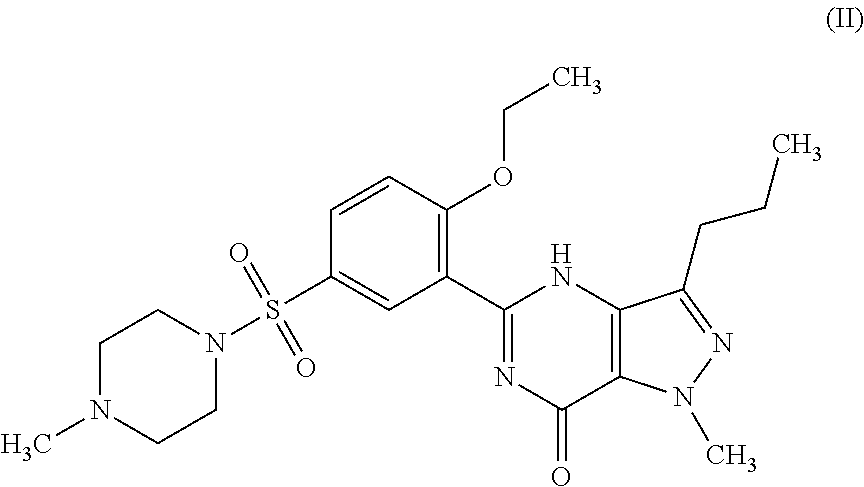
C1N(C)CCN(S(C2=CC(C3=NC(=O)C4=C(N3)C(CCC)=NN4C)=C(OCC)C=C2)(=O)=O)C1
